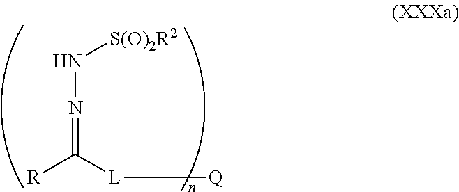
[R]C([L][Q])=NN[S(O)2R2]
